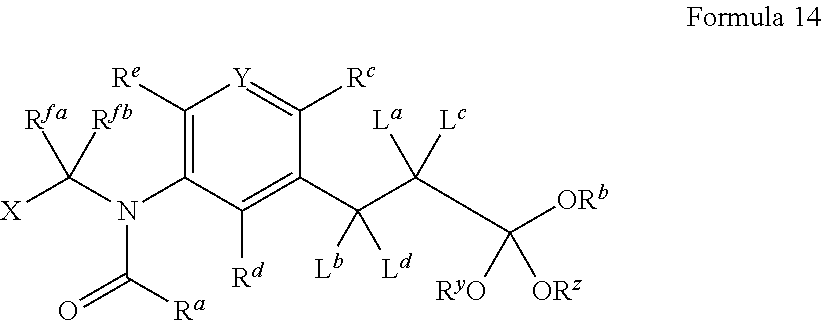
N(C1=C([Re])[Y]=C([Rc])C(C(C(C([ORb])([RyO])[ORz])([La])[Lc])([Lb])[Ld])=C1[Rd])(C([X])([Rfa])[Rfb])C([Ra])=O
